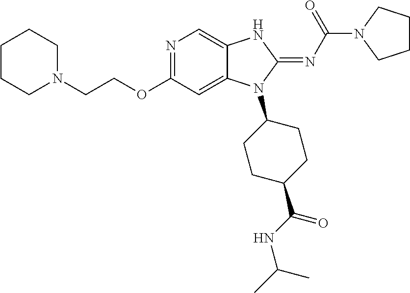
C1CCN(CCOC2=NC=C3C(=C2)N(C2CCC(C(=O)NC(C)C)CC2)C(=NC(=O)N2CCCC2)N3)CC1
